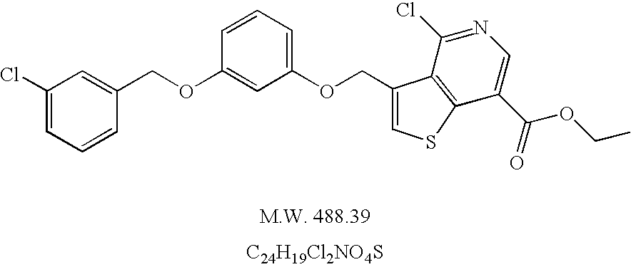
C1(Cl)=CC=CC(COC2=CC(OCC3=CSC4=C3C(Cl)=NC=C4C(=O)OCC)=CC=C2)=C1.[C24H19Cl2NO4S]
